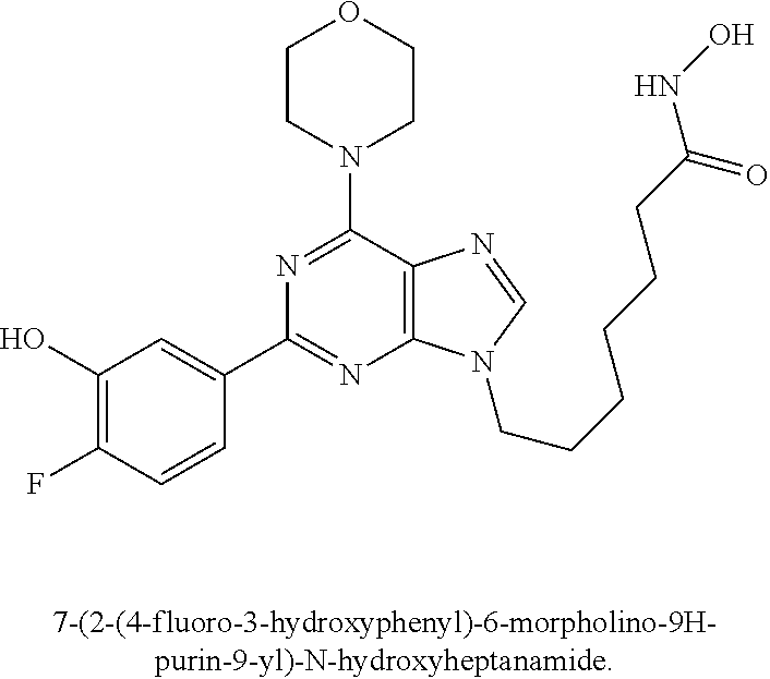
C1(O)=C(F)C=CC(C2=NC3=C(C(N4CCOCC4)=N2)N=CN3CCCCCCC(NO)=O)=C1
